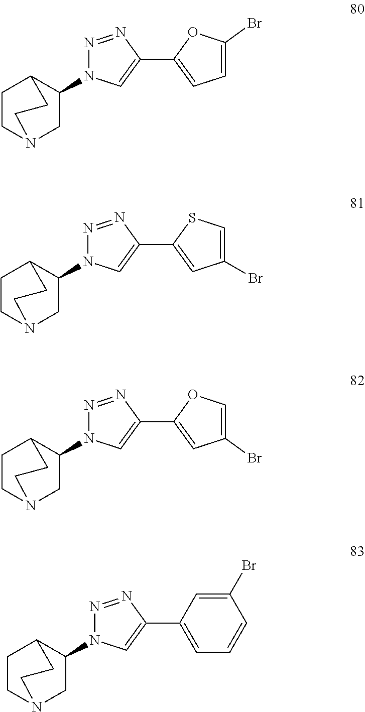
C1(N2N=NC(C3=CC=CC(Br)=C3)=C2)CN2CCC1CC2.C1(N2N=NC(C3=CC=C(Br)O3)=C2)CN2CCC1CC2.C1(N2N=NC(C3=CC(Br)=CS3)=C2)CN2CCC1CC2.C1(N2N=NC(C3=CC(Br)=CO3)=C2)CN2CCC1CC2
